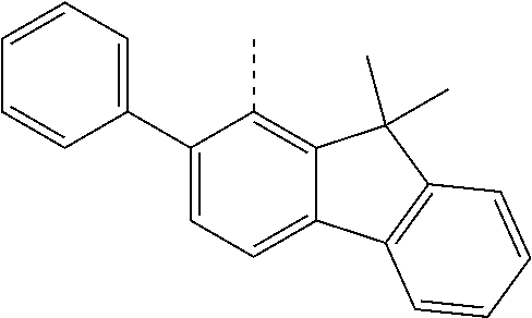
C1(C2=CC=CC=C2)=CC=C2C(=C1C)C(C)(C)C1=C2C=CC=C1
